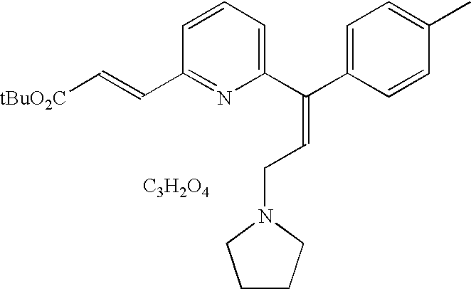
[tBuO2C]C=CC1=NC(C(C2=CC=C(C)C=C2)=CCN2CCCC2)=CC=C1.[C3H2O4]
